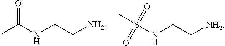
CC(NCC[NH2])=O.S(NCC[NH2])(=O)(C)=O
